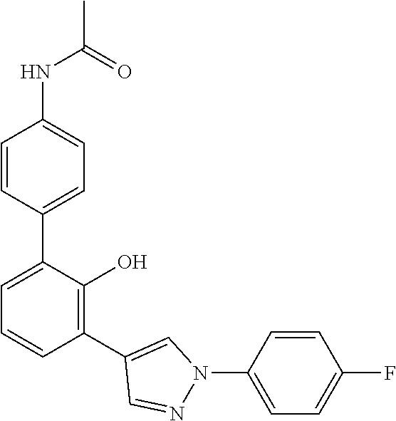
C1(NC(C)=O)=CC=C(C2=CC=CC(C3=CN(C4=CC=C(F)C=C4)N=C3)=C2O)C=C1
